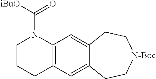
C1CCC2=C(N1C([iBuO])=O)C=C1C(=C2)CC[N-Boc]CC1
